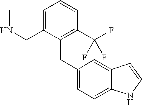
C(C1=CC=C2C(=C1)C=CN2)C1=C(C(F)(F)F)C=CC=C1CNC
